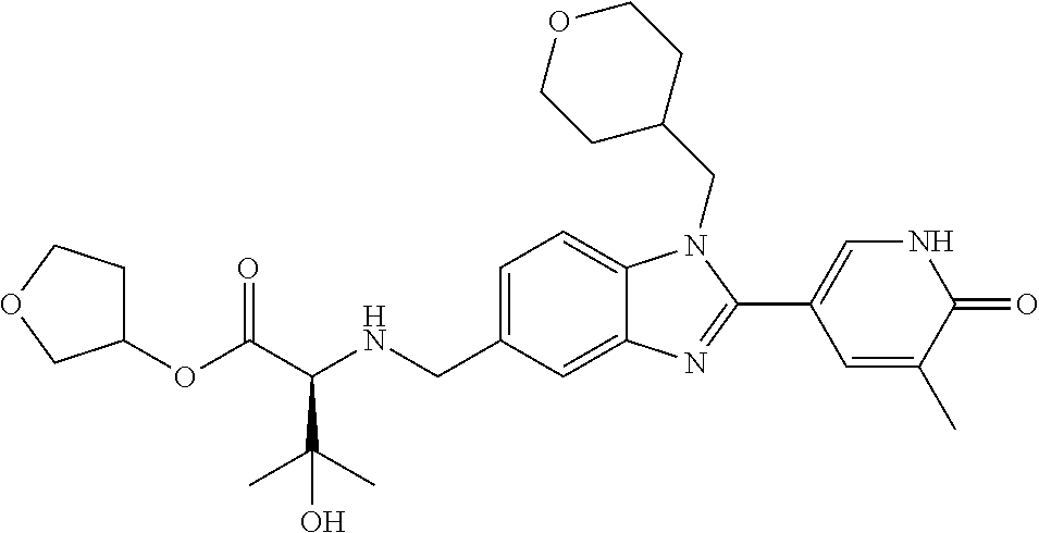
C(C(NCC1=CC=C2C(=C1)N=C(C1=CNC(=O)C(C)=C1)N2CC1CCOCC1)C(C)(C)O)(=O)OC1CCOC1
